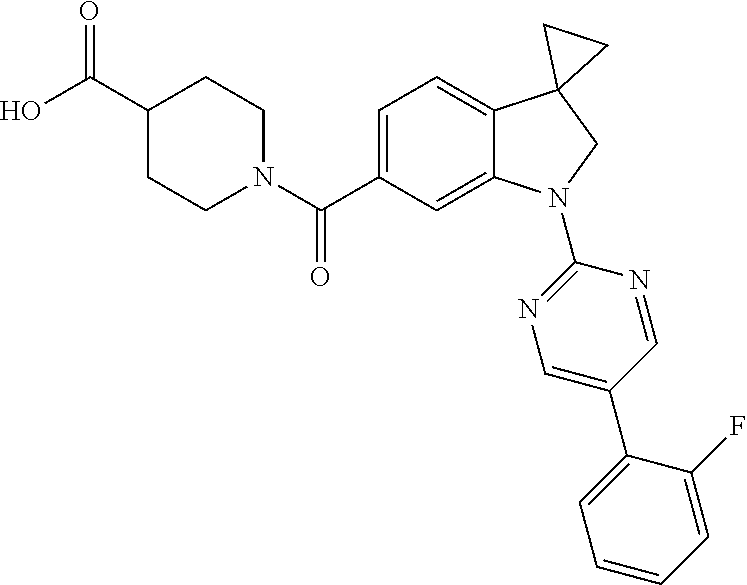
C(C1=CC=C2C(=C1)N(C1=NC=C(C3=CC=CC=C3F)C=N1)CC21CC1)(=O)N1CCC(C(=O)O)CC1
